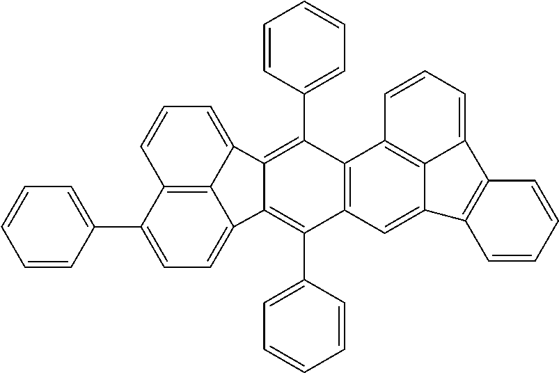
C1=CC(C2=CC=C3C4=C2C=CC=C4C2=C(C4=CC=CC=C4)C4=C(C(C5=CC=CC=C5)=C32)C=C2C3=C4C=CC=C3C3=C2C=CC=C3)=CC=C1
